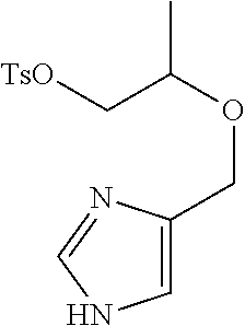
C1=C(COC(C[TsO])C)N=CN1
